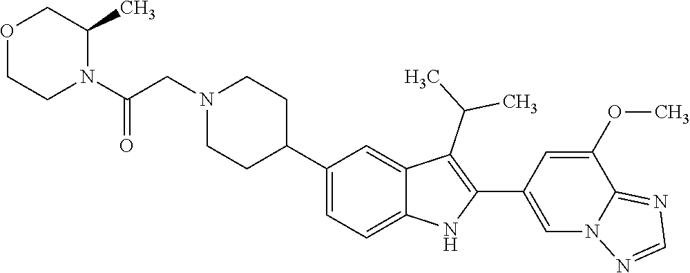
C1(C2CCN(CC(=O)N3C(C)COCC3)CC2)=CC=C2C(=C1)C(C(C)C)=C(C1=CN3C(=NC=N3)C(OC)=C1)N2
